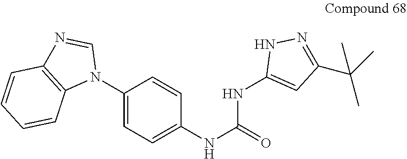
C1(N2C=NC3=C2C=CC=C3)=CC=C(NC(=O)NC2=CC(C(C)(C)C)=NN2)C=C1
